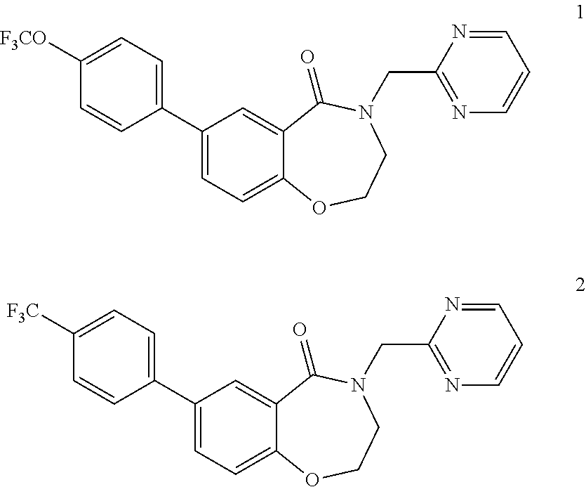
C1(C2=CC=C([F3CO])C=C2)=CC=C2C(=C1)C(=O)N(CC1=NC=CC=N1)CCO2.C1(C2=CC=C([F3C])C=C2)=CC=C2C(=C1)C(=O)N(CC1=NC=CC=N1)CCO2
